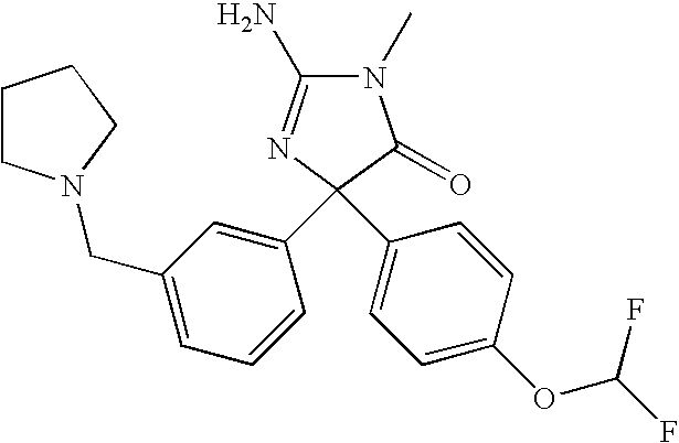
N1(C)C(N)=NC(C2=CC(CN3CCCC3)=CC=C2)(C2=CC=C(OC(F)F)C=C2)C1=O
